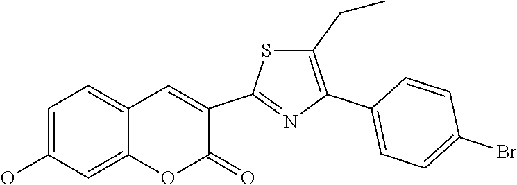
C1=C(O)C=C2C(=C1)C=C(C1=NC(C3=CC=C(Br)C=C3)=C(CC)S1)C(=O)O2
